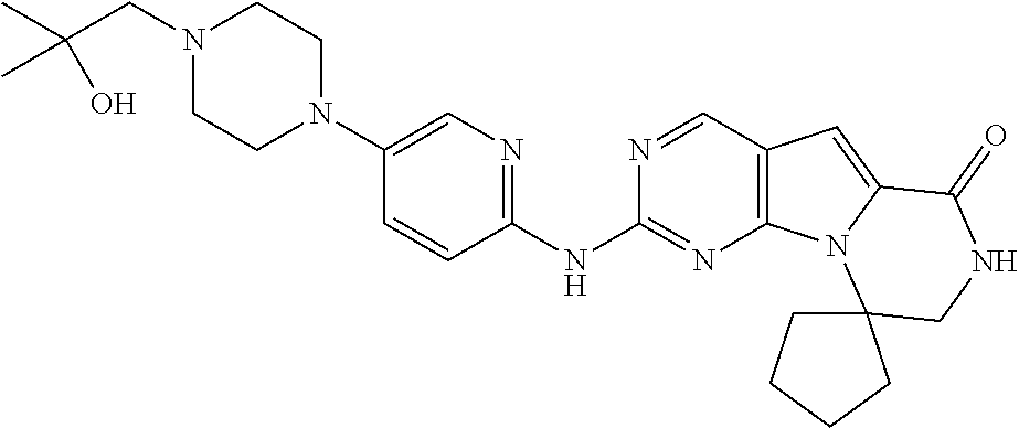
C1(NC2=NC=C(N3CCN(CC(C)(C)O)CC3)C=C2)=NC2=C(C=N1)C=C1N2C2(CNC1=O)CCCC2
